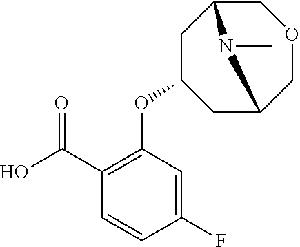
C1(F)=CC(OC2CC3COCC(C2)N3C)=C(C(=O)O)C=C1
